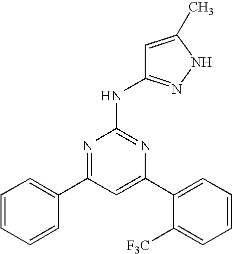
C1=C(C2=CC=CC=C2[F3C])N=C(NC2=NNC(C)=C2)N=C1C1=CC=CC=C1
